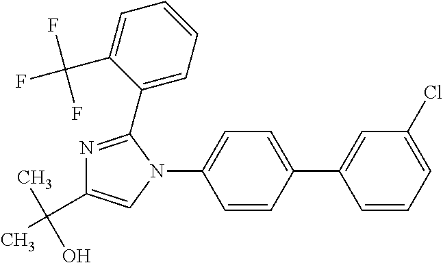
C1=CC=C(Cl)C=C1C1=CC=C(N2C(C3=CC=CC=C3C(F)(F)F)=NC(C(C)(O)C)=C2)C=C1
